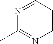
N1=CC=CN=C1C
